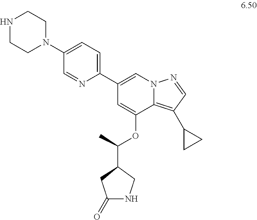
N1CCN(C2=CC=C(C3=CN4C(=C(C5CC5)C=N4)C(OC(C)C4CNC(=O)C4)=C3)N=C2)CC1
